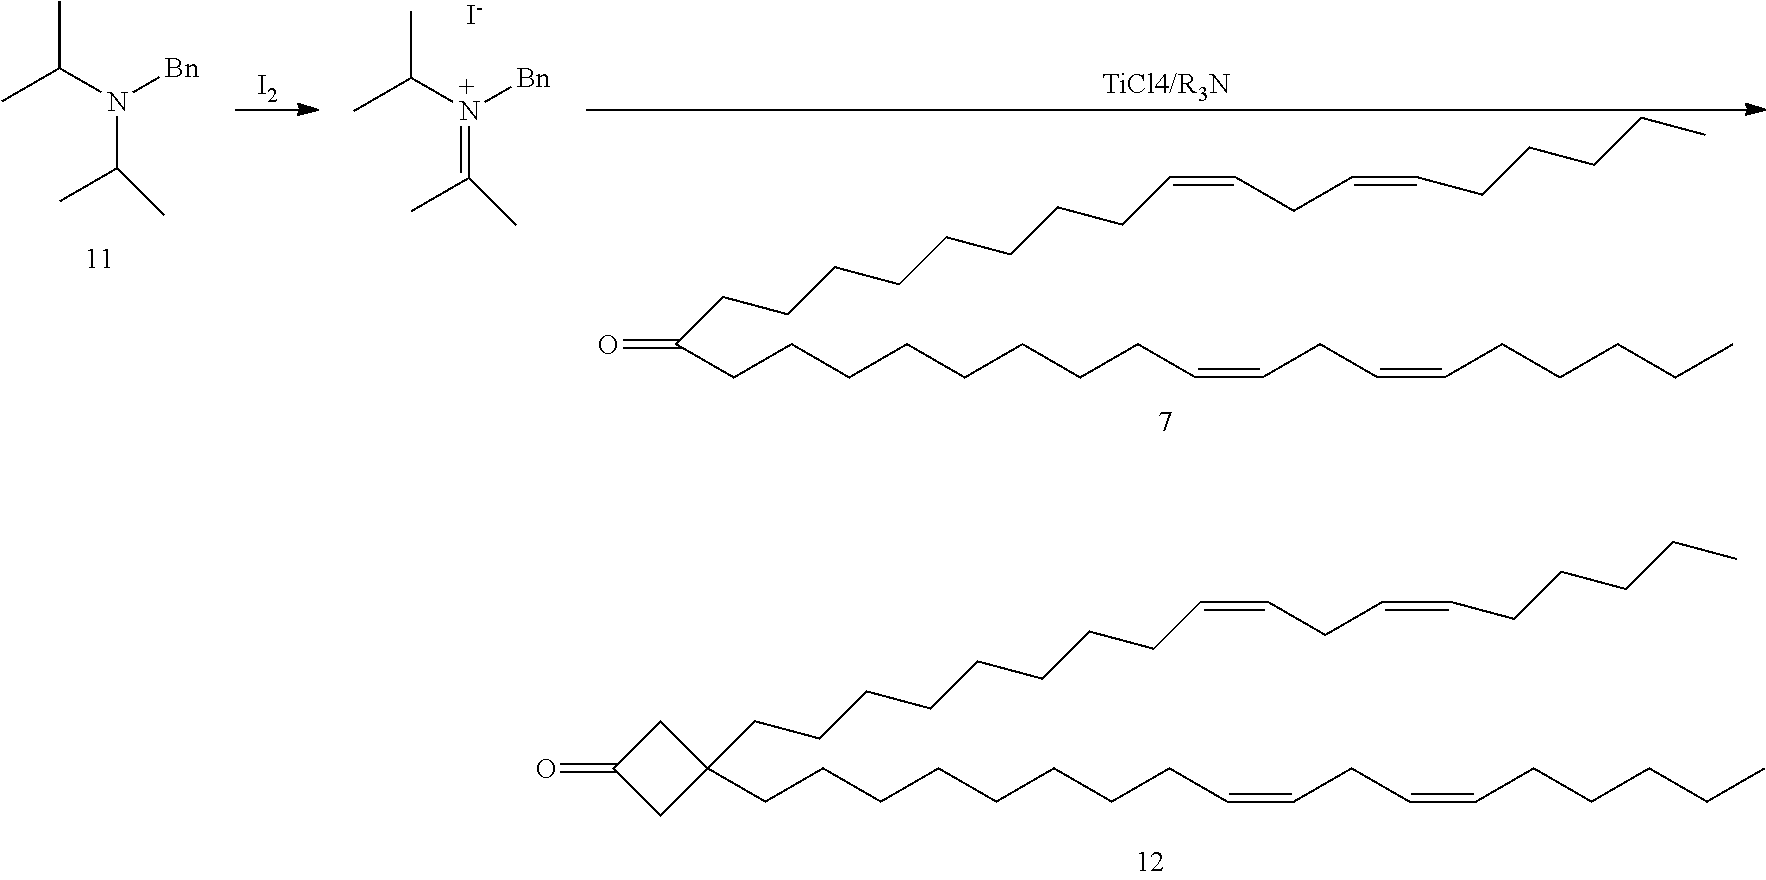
C1(CCCCCCCCC=CCC=CCCCCC)(CCCCCCCCC=CCC=CCCCCC)CC(=O)C1.CC(N([Bn])C(C)C)C.[I2].CC(N([Bn])=C(C)C)C.[I-].C(CCCCCCCCC=CCC=CCCCCC)(CCCCCCCCC=CCC=CCCCCC)=O
